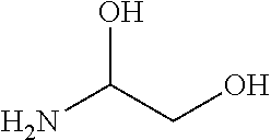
OC(N)CO
